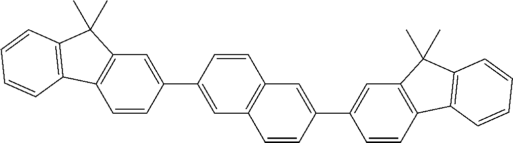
C1=CC(C2=CC3=C(C=C2)C2=C(C3(C)C)C=CC=C2)=CC2=C1C=C(C1=CC3=C(C=C1)C1=C(C3(C)C)C=CC=C1)C=C2
